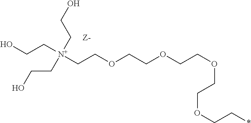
OCC[N+](CCO)(CCO)CCOCCOCCOCCOCC*
